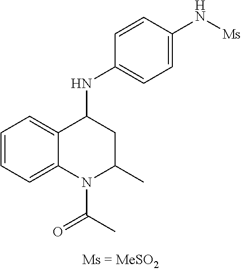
C1=CC=C2C(=C1)C(NC1=CC=C(N[Ms])C=C1)CC(C)N2C(C)=O
